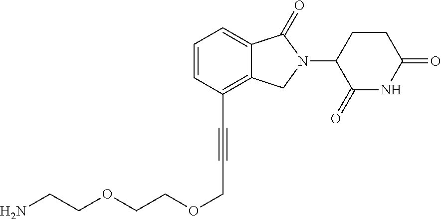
N1C(=O)C(N2CC3=C(C#CCOCCOCCN)C=CC=C3C2=O)CCC1=O
